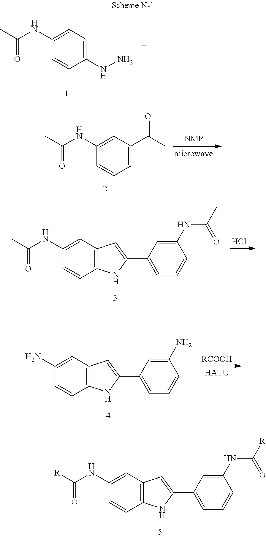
C1(NC(C)=O)=CC=C(NN)C=C1.C1(NC(C)=O)=CC(C(C)=O)=CC=C1.Cl.C1(NC(C)=O)=CC2=C(C=C1)NC(C1=CC=CC(NC(C)=O)=C1)=C2.[RCOOH].C1(N)=CC2=C(C=C1)NC(C1=CC=CC(N)=C1)=C2.[HATU].C1(NC([R])=O)=CC2=C(C=C1)NC(C1=CC=CC(NC([R])=O)=C1)=C2
